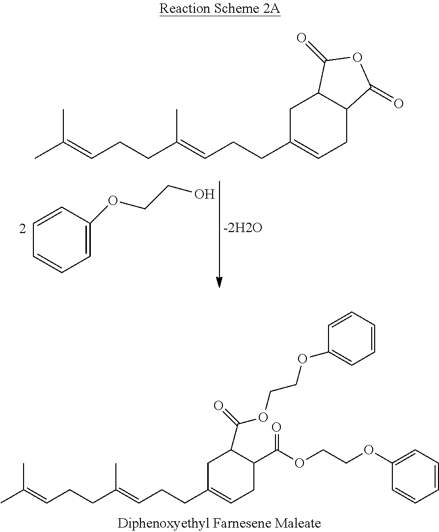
CC(=CCCC(=CCCC1=CCC2C(C1)C(=O)OC2=O)C)C.C1=C(OCCO)C=CC=C1.CC(=CCCC(=CCCC1=CCC(C(OCCOC2=CC=CC=C2)=O)C(C(=O)OCCOC2=CC=CC=C2)C1)C)C
